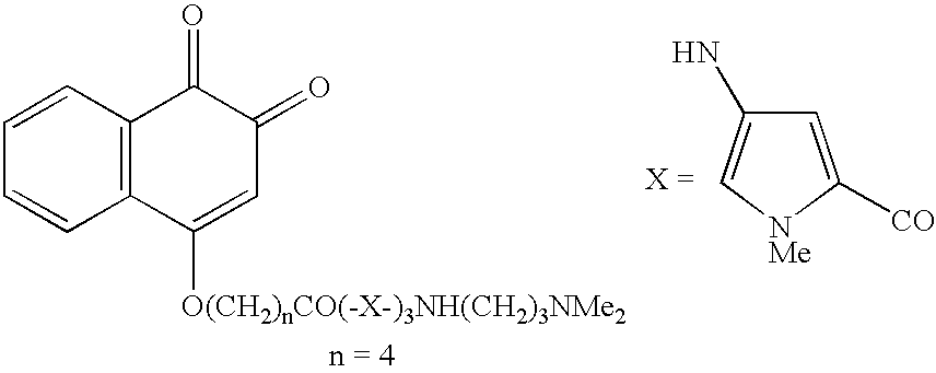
C1=CC2=C(C=C1)C([O(CH2)nCO(-X-)3NH(CH2)3NMe2])=CC(=O)C2=O.C1=C([CO])[NMe]C=C1N
